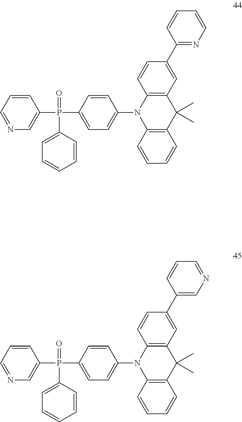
C1=CC=NC=C1P(=O)(C1=CC=CC=C1)C1=CC=C(N2C3=C(C=CC=C3)C(C)(C)C3=C2C=CC(C2=NC=CC=C2)=C3)C=C1.C1=CC=NC=C1P(=O)(C1=CC=CC=C1)C1=CC=C(N2C3=C(C=CC=C3)C(C)(C)C3=C2C=CC(C2=CN=CC=C2)=C3)C=C1
